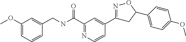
C1(OC)=CC=CC(CNC(C2=NC=CC(C3=NOC(C4=CC=C(OC)C=C4)C3)=C2)=O)=C1
